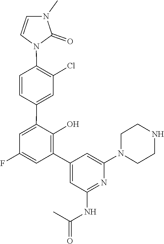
N1(C2=CC(C3=C(O)C(C4=CC(Cl)=C(N5C=CN(C)C5=O)C=C4)=CC(F)=C3)=CC(NC(C)=O)=N2)CCNCC1
